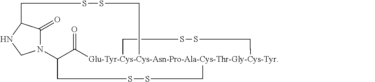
C1(=O)N2CNC1CSSC[Glu-Tyr-Cys-Cys-Asn-Pro-Ala-Cys-Thr-Gly-Cys-Tyr]13(C(=O)C2CSSC1)CSSC3
